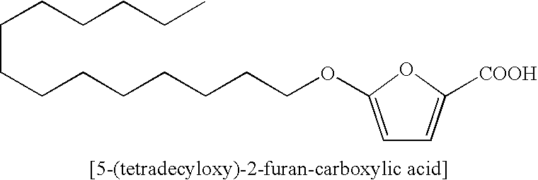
C(CCCCCCCCOC1=CC=C([COOH])O1)CCCCC
